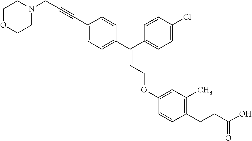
C1(C#CCN2CCOCC2)=CC=C(C(C2=CC=C(Cl)C=C2)=CCOC2=CC(C)=C(CCC(O)=O)C=C2)C=C1
